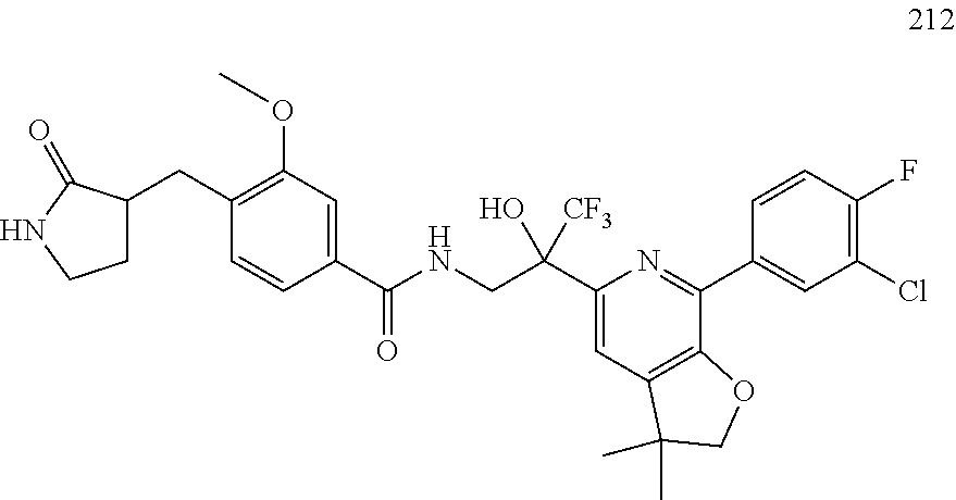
C1=CC(C(NCC(C2=CC3=C(C(C4=CC(Cl)=C(F)C=C4)=N2)OCC3(C)C)(O)[CF3])=O)=CC(OC)=C1CC1CCNC1=O
